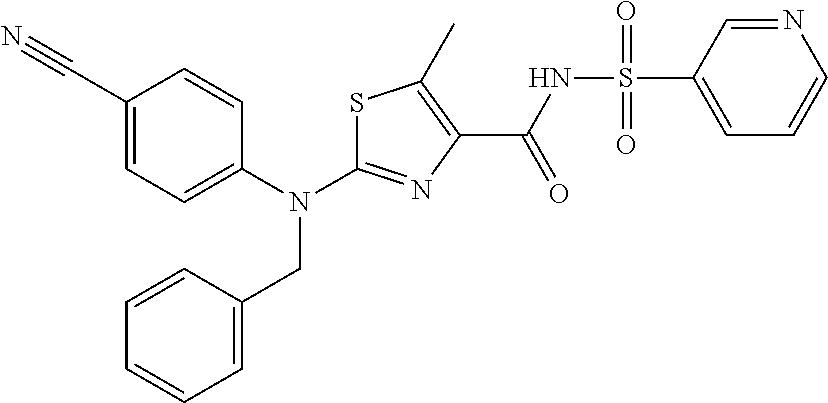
S1C(N(C2=CC=C(C#N)C=C2)CC2=CC=CC=C2)=NC(C(NS(C2=CC=CN=C2)(=O)=O)=O)=C1C
